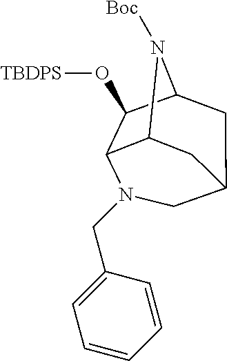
C12N([Boc])C3CC(C1)CN(CC1=CC=CC=C1)C3C2O[TBDPS]
